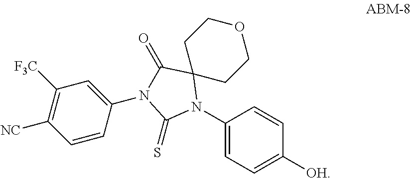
C1(N2C3(C(=O)N(C4=CC([F3C])=C([NC])C=C4)C2=S)CCOCC3)=CC=C([OH])C=C1
